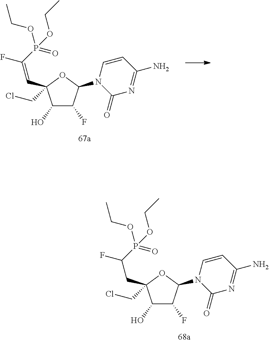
C1(F)C(N2C(=O)N=C(N)C=C2)OC(CCl)(C=C(F)P(=O)(OCC)OCC)C1O.C1(F)C(N2C(=O)N=C(N)C=C2)OC(CCl)(CC(F)P(=O)(OCC)OCC)C1O
